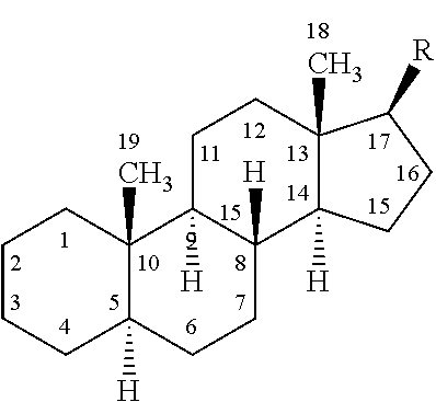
C1CCC2([H])C(C)(C1)C1([H])C([H])(CC2)C2([H])C(C)(CC1)C([R])CC2
